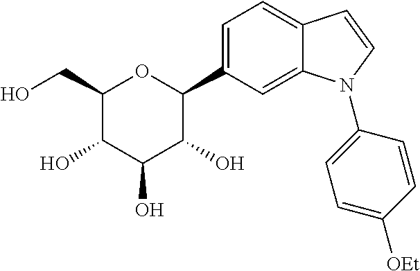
C1(CO)C(O)C(O)C(O)C(C2=CC=C3C(=C2)N(C2=CC=C([OEt])C=C2)C=C3)O1
